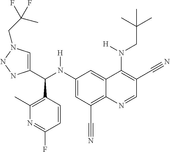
C1(N(C(C2=CN(CC(C)(F)F)NN2)C2=C(C)N=C(F)C=C2)[H])=CC(C#N)=C2C(=C1)C(N(CC(C)(C)C)[H])=C(C#N)C=N2
